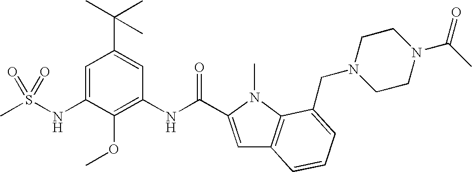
CS(NC1=CC(C(C)(C)C)=CC(NC(=O)C2=CC3=C(N2C)C(CN2CCN(C(C)=O)CC2)=CC=C3)=C1OC)(=O)=O
